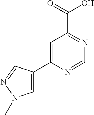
C1=C(C2=CN(C)N=C2)N=CN=C1C(=O)O
